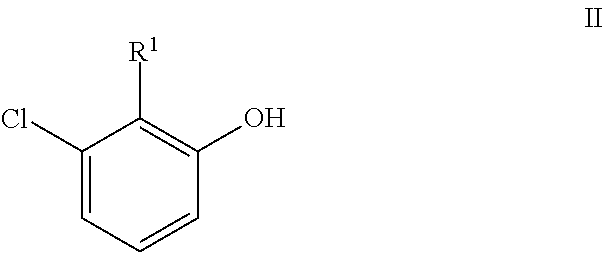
C1(Cl)=CC=CC(O)=C1[R1]
